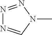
N1=NN(C)C=N1
